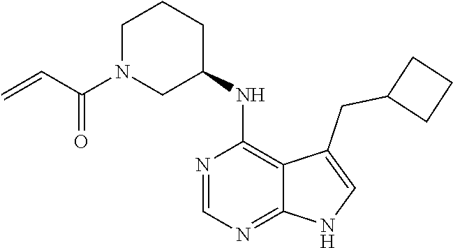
N1=CN=C2C(=C1NC1CCCN(C(C=C)=O)C1)C(CC1CCC1)=CN2
